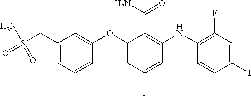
NS(CC1=CC=CC(OC2=CC(F)=CC(NC3=C(F)C=C(I)C=C3)=C2C(=O)N)=C1)(=O)=O
